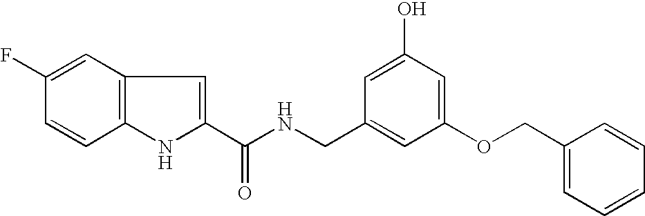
C1=C(F)C=CC2=C1C=C(C(NCC1=CC(OCC3=CC=CC=C3)=CC(O)=C1)=O)N2
